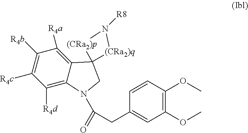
C1([R4d])=C2C(=C([R4a])C([R4b])=C1[R4c])C1(CN2C(=O)CC2=CC(OC)=C(OC)C=C2)[(CRa2)q]N([R8])[(CRa2)p]1
